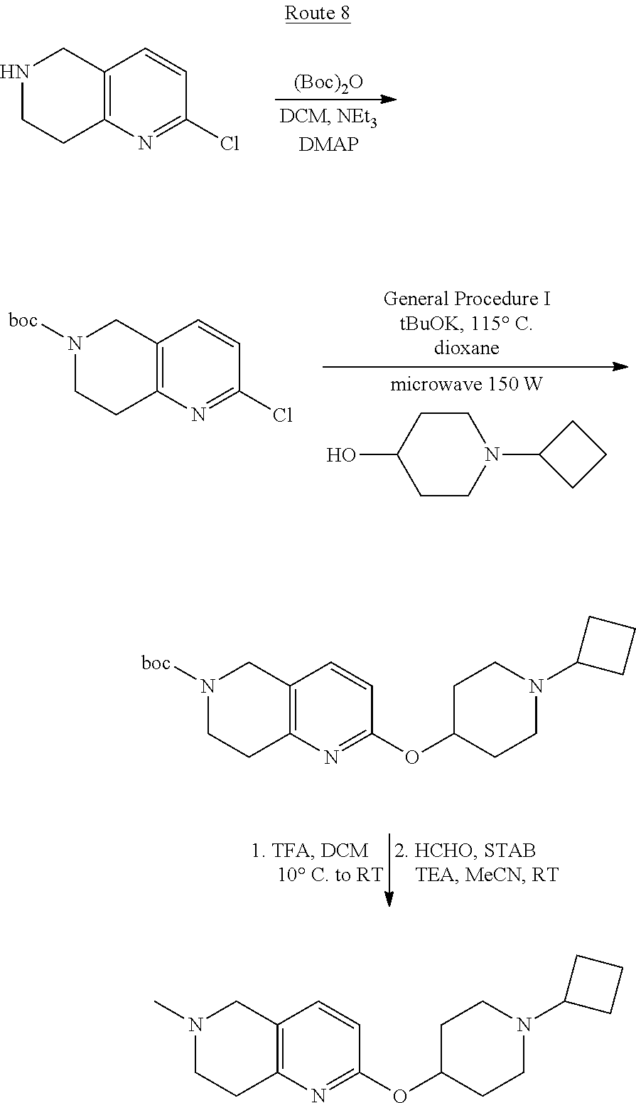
N1CCC2=C(C1)C=CC(Cl)=N2.[(Boc)2O].N1([boc])CCC2=C(C1)C=CC(Cl)=N2.C1CC(O)CCN1C1CCC1.C1C(OC2=NC3=C(C=C2)CN([boc])CC3)CCN(C2CCC2)C1.C1C(OC2=NC3=C(C=C2)CN(C)CC3)CCN(C2CCC2)C1
